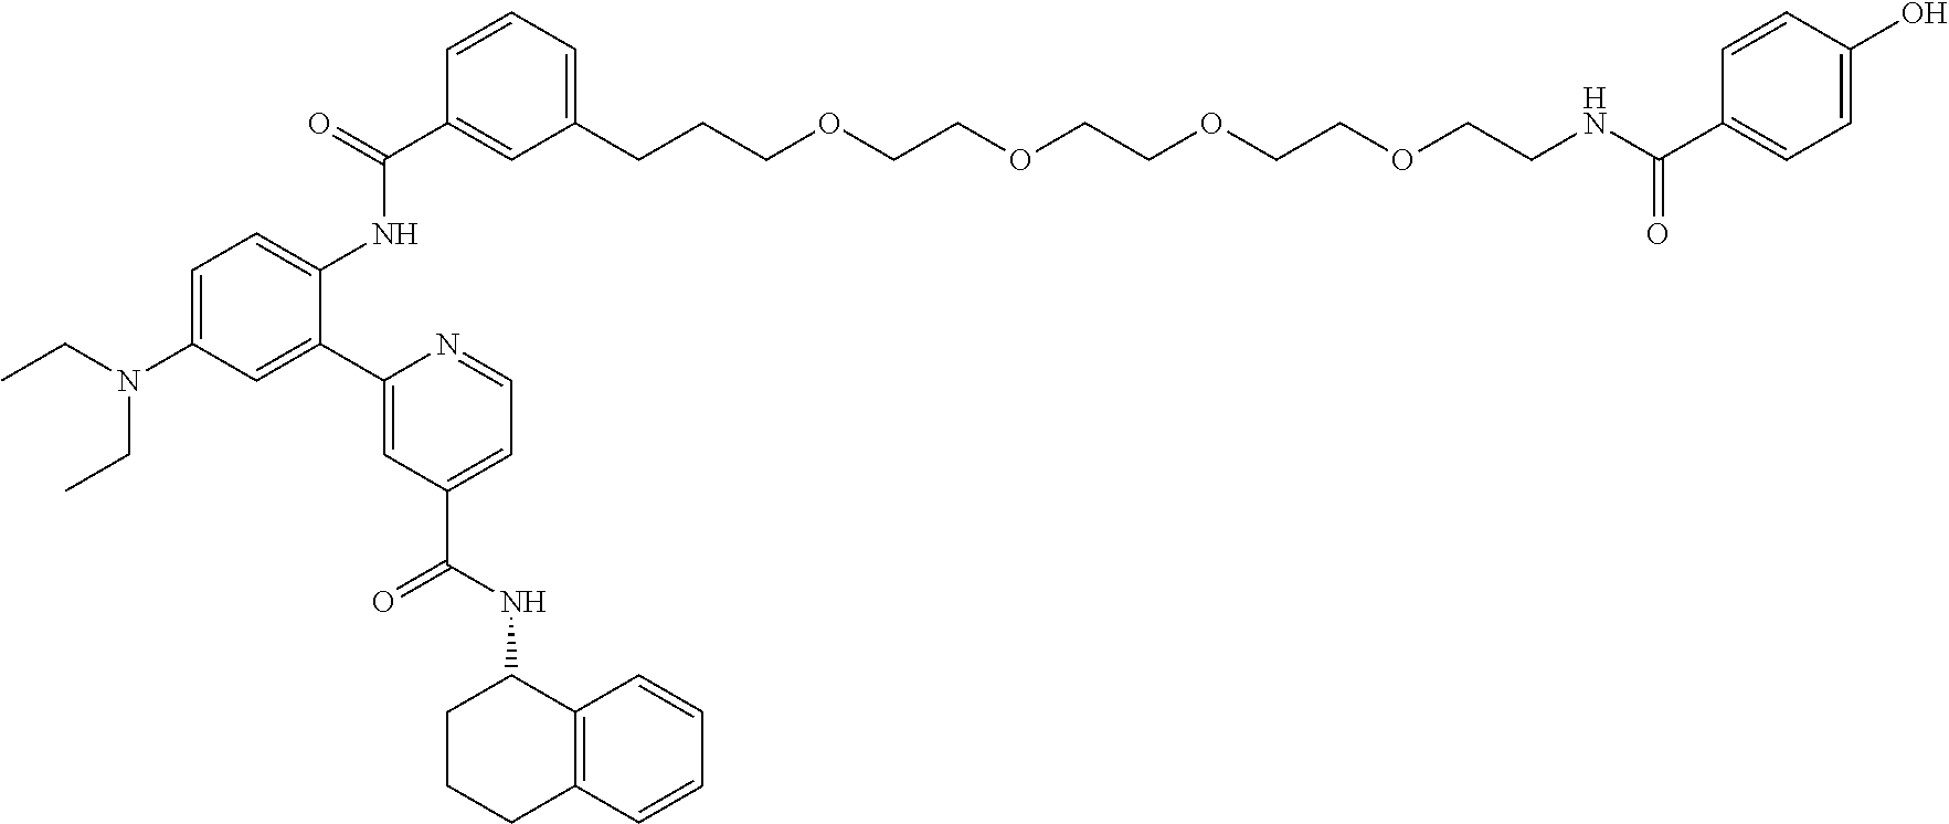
C1(CCCOCCOCCOCCOCCNC(=O)C2=CC=C(O)C=C2)=CC=CC(C(=O)NC2=CC=C(N(CC)CC)C=C2C2=CC(C(NC3CCCC4=C3C=CC=C4)=O)=CC=N2)=C1
